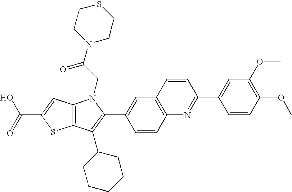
C(C1=CC2=C(S1)C(C1CCCCC1)=C(C1=CC3=C(C=C1)N=C(C1=CC(OC)=C(OC)C=C1)C=C3)N2CC(N1CCSCC1)=O)(=O)O
